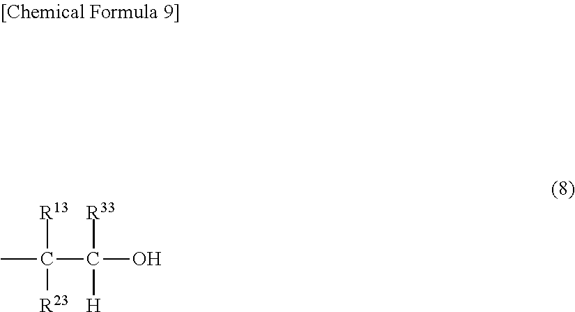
C(C([R33])([H])O)([R13])([R23])C
